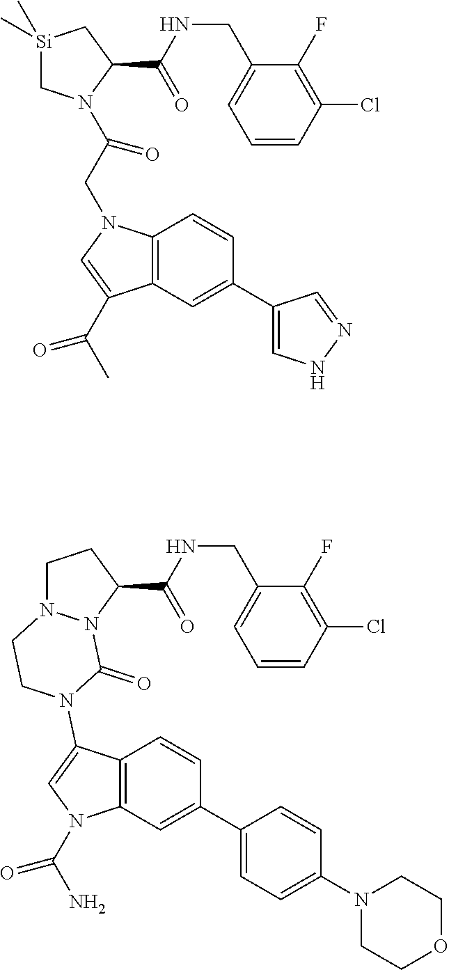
C(NCC1=CC=CC(Cl)=C1F)(=O)C1N(C(CN2C3=C(C(C(C)=O)=C2)C=C(C2=CNN=C2)C=C3)=O)C[Si](C)(C)C1.C(NCC1=CC=CC(Cl)=C1F)(=O)C1N2N(CC1)CCN(C1=CN(C(N)=O)C3=C1C=CC(C1=CC=C(N4CCOCC4)C=C1)=C3)C2=O
